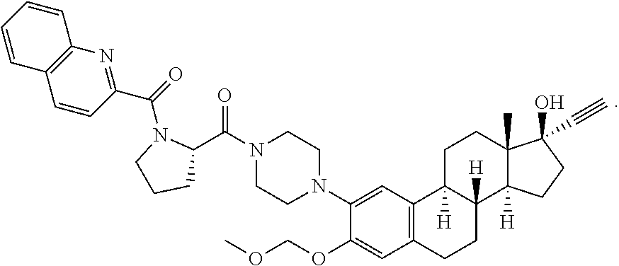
N1(C2=CC3=C(C=C2OCOC)CCC2([H])C3([H])CCC3(C)C2([H])CCC3(O)C#C)CCN(C(C2N(C(=O)C3=NC4=C(C=C3)C=CC=C4)CCC2)=O)CC1
